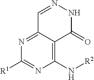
C12=NC([R1])=NC(N[R2])=C1C(=O)NN=C2
